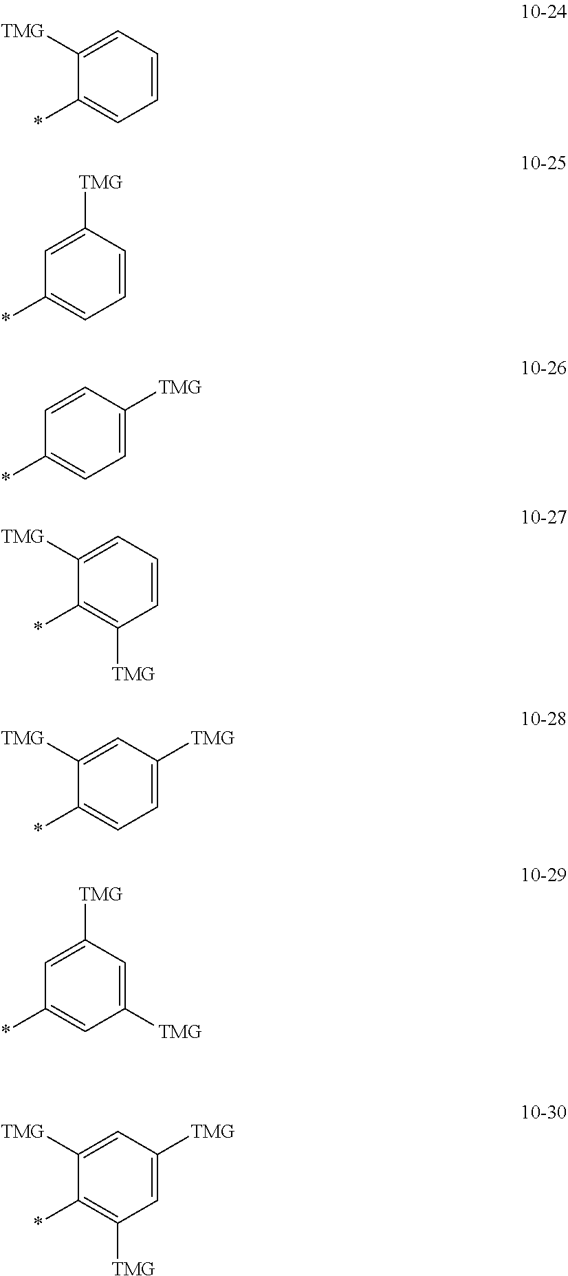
C1([TMG])=CC=CC=C1*.C1=C([TMG])C=CC=C1*.C1=CC([TMG])=CC=C1*.C1([TMG])=CC=CC([TMG])=C1*.C1([TMG])=CC([TMG])=CC=C1*.C1=C([TMG])C=C([TMG])C=C1*.C1([TMG])=CC([TMG])=CC([TMG])=C1*
